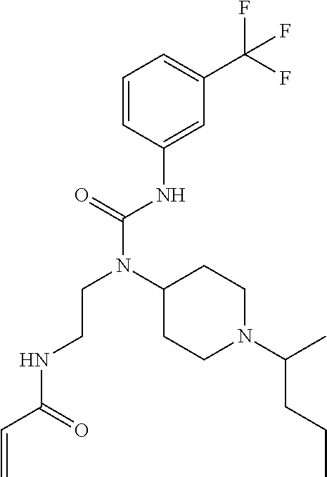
C1=CC(NC(N(C2CCN(C(C)CCC)CC2)CCNC(C=C)=O)=O)=CC(C(F)(F)F)=C1
